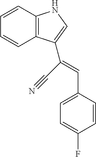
C1=CC2=C(C=C1)C(C(=CC1=CC=C(F)C=C1)C#N)=CN2
